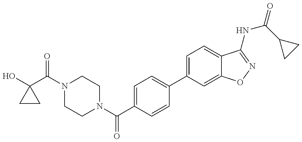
OC1(C(N2CCN(C(=O)C3=CC=C(C4=CC=C5C(=C4)ON=C5NC(=O)C4CC4)C=C3)CC2)=O)CC1
